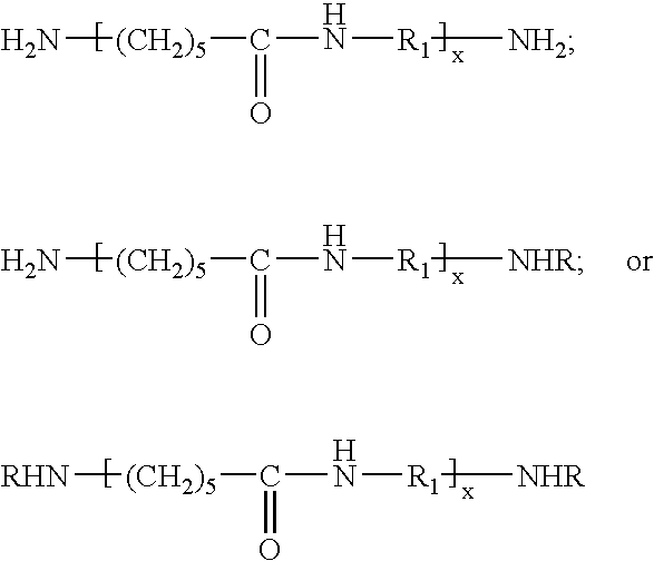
N[(CH2)5]C(N[R1][NH2])=O.N[(CH2)5]C(N[R1][NHR])=O.[RHN][(CH2)5]C(N[R1][NHR])=O
